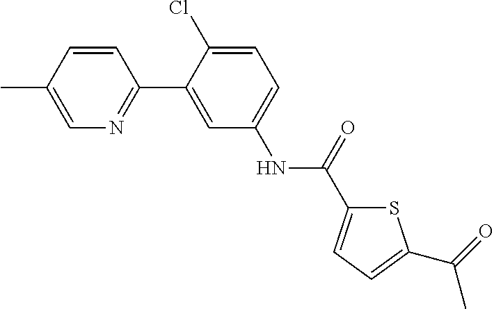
C1=CC(C)=CN=C1C1=CC(NC(C2=CC=C(C(=O)C)S2)=O)=CC=C1Cl
